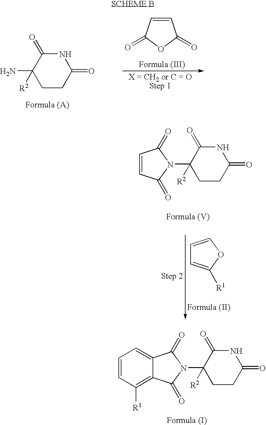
C1CC(=O)NC(=O)C1([R2])N1C(=O)C2=C([R1])C=CC=C2C1=O.C1CC(=O)NC(=O)C1(N)[R2].C1=CC(=O)OC1=O.C1CC(=O)NC(=O)C1([R2])N1C(=O)C=CC1=O.C1=COC([R1])=C1
